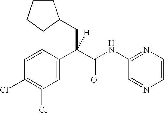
C1=C(C(C(NC2=NC=CN=C2)=O)(CC2CCCC2)[H])C=CC(Cl)=C1Cl
